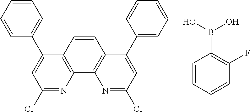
C1(C2=CC=CC=C2)=CC(Cl)=NC2=C1C=CC1=C2N=C(Cl)C=C1C1=CC=CC=C1.C1=CC=CC(F)=C1B(O)O
